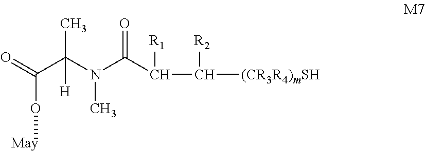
C(O[May])(=O)C(N(C(C(C([(CR3R4)mSH])[R2])[R1])=O)C)(C)[H]
